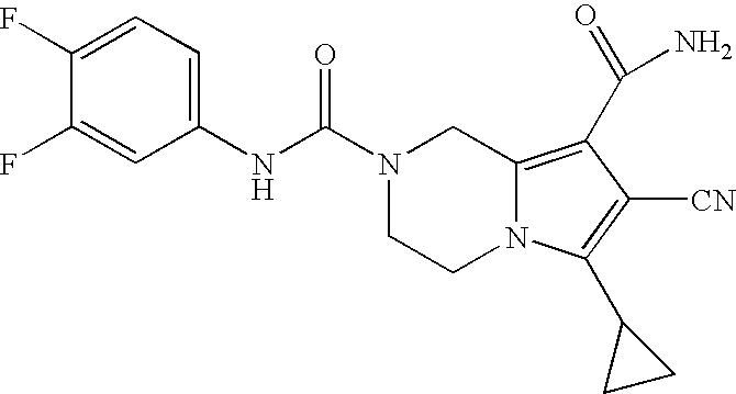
C1(F)=CC=C(NC(N2CCN3C(=C(C(N)=O)C([CN])=C3C3CC3)C2)=O)C=C1F
